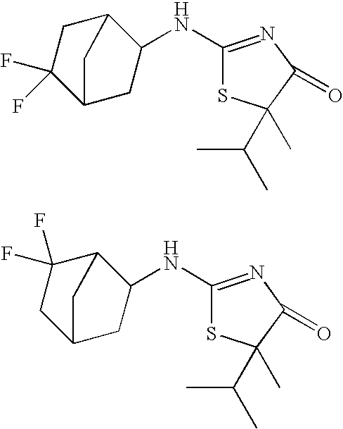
C12CC(F)(F)C(CC1NC1=NC(=O)C(C(C)C)(C)S1)C2.C12C(F)(F)CC(CC1NC1=NC(=O)C(C(C)C)(C)S1)C2
